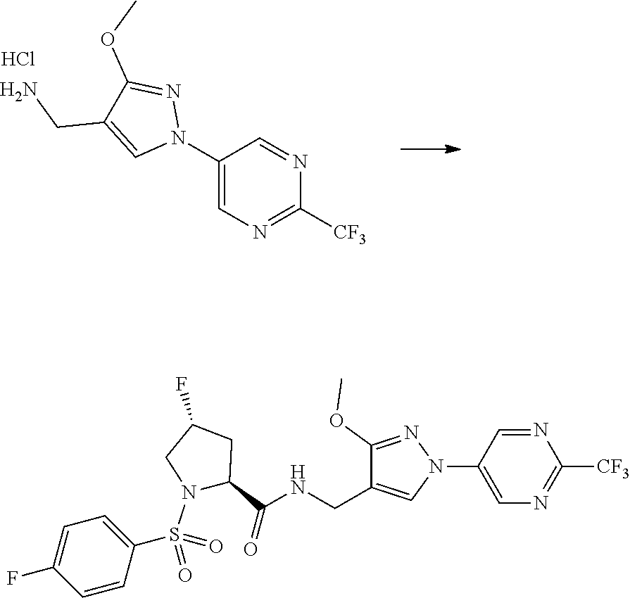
C1(N2N=C(OC)C(CN)=C2)=CN=C([CF3])N=C1.Cl.C1(C(NCC2=CN(C3=CN=C([CF3])N=C3)N=C2OC)=O)CC(F)CN1S(=O)(=O)C1=CC=C(F)C=C1
